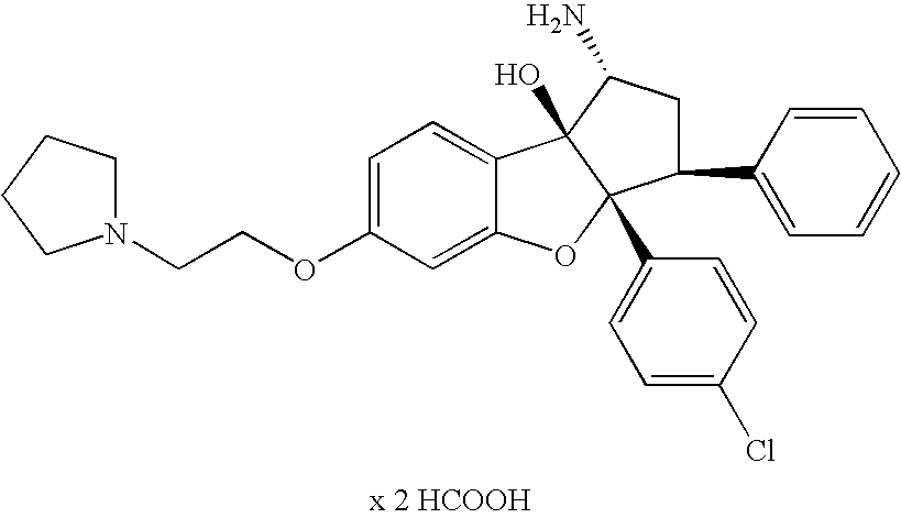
C1=C(OCCN2CCCC2)C=C2C(=C1)C1(O)C(C3=CC=C(Cl)C=C3)(O2)C(C2=CC=CC=C2)CC1N
